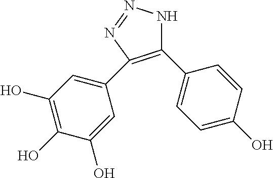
C1(C2=CC=C(O)C=C2)=C(C2=CC(O)=C(O)C(O)=C2)N=NN1
